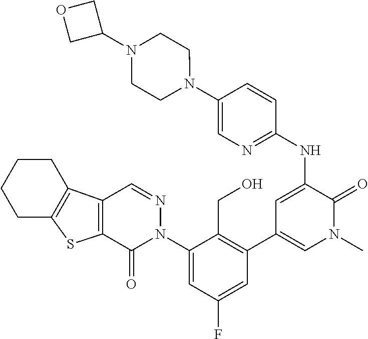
C1(NC2=CC(C3=C(CO)C(N4N=CC5=C(C4=O)SC4=C5CCCC4)=CC(F)=C3)=CN(C)C2=O)=NC=C(N2CCN(C3COC3)CC2)C=C1
